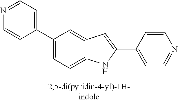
C1(C2=CC=C3C(=C2)C=C(C2=CC=NC=C2)N3)=CC=NC=C1
